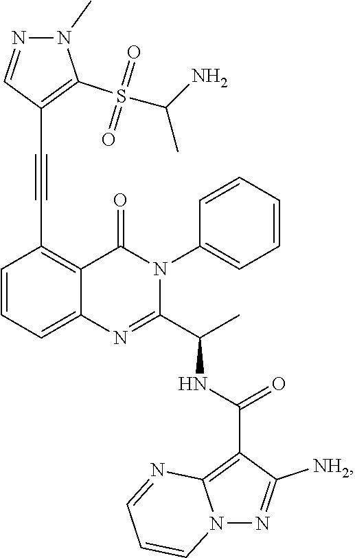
C1=CC=C2C(=C1C#CC1=C(S(C(C)N)(=O)=O)N(C)N=C1)C(=O)N(C1=CC=CC=C1)C(C(C)NC(=O)C1=C3N(N=C1[NH2])C=CC=N3)=N2
